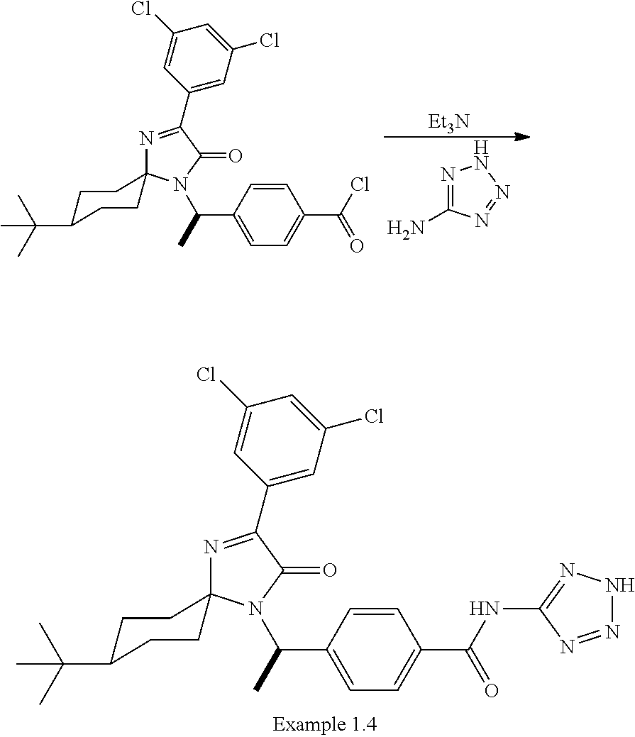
N1=C(C2=CC(Cl)=CC(Cl)=C2)C(=O)N(C(C)C2=CC=C(C(NC3=NNN=N3)=O)C=C2)C12CCC(C(C)(C)C)CC2.N1=C(N)N=NN1.[Et3N].N1=C(C2=CC(Cl)=CC(Cl)=C2)C(=O)N(C(C)C2=CC=C(C(Cl)=O)C=C2)C12CCC(C(C)(C)C)CC2
